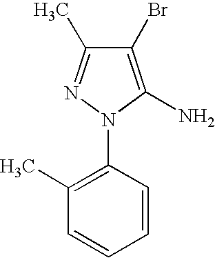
C1(Br)=C(N)N(C2=C(C)C=CC=C2)N=C1C
